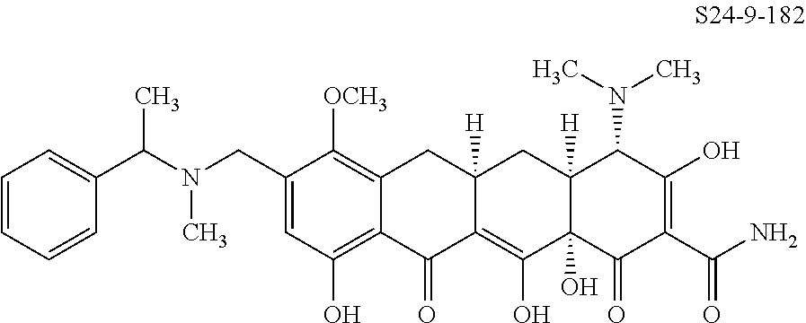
C1=C(CN(C)C(C2=CC=CC=C2)C)C([OCH3])=C2C(=C1O)C(=O)C1=C(O)C3(O)C([H])(CC1([H])C2)C(N(C)C)C(O)=C(C(N)=O)C3=O
